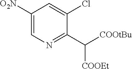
C1([O2N])=CN=C(C([COOEt])[COOtBu])C(Cl)=C1
